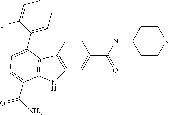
C1=CC2=C(C=C1C(NC1CCN(C)CC1)=O)NC1=C2C(C2=CC=CC=C2F)=CC=C1C(N)=O
